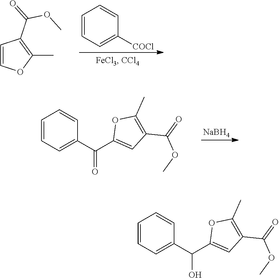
C1=CC=C([COCl])C=C1.C1=COC(C)=C1C(=O)OC.C1=CC=C(C(=O)C2=CC(C(=O)OC)=C(C)O2)C=C1.[NaBH4].C1=CC=C(C(O)C2=CC(C(=O)OC)=C(C)O2)C=C1
